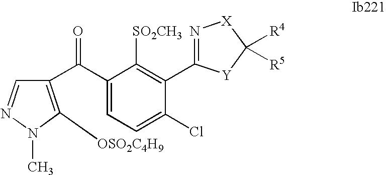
C1(C(=O)C2=C([OSO2C4H9])N(C)N=C2)=CC=C(Cl)C(C2=N[X]C([R4])([R5])[Y]2)=C1[SO2CH3]
